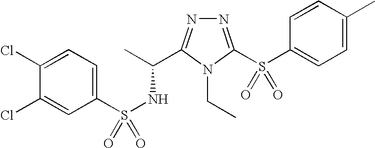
N1=C(S(C2=CC=C(C)C=C2)(=O)=O)N(CC)C(C(C)NS(=O)(C2=CC=C(Cl)C(Cl)=C2)=O)=N1
